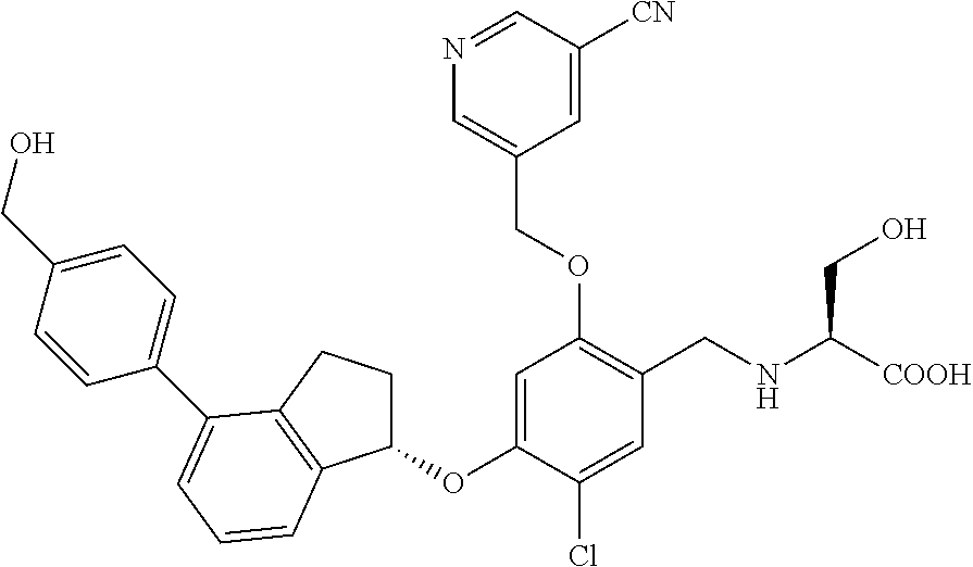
C1(OC2=CC(OCC3=CN=CC([CN])=C3)=C(CNC([COOH])CO)C=C2Cl)CCC2=C1C=CC=C2C1=CC=C(CO)C=C1
